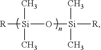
C[Si](C)([R])O[Si](C)(C)[R]
